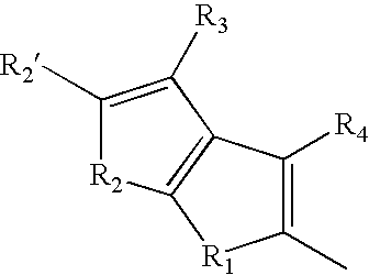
C1(C)=C([R4])C2=C([R1]1)[R2]C([R2])=C2[R3]
